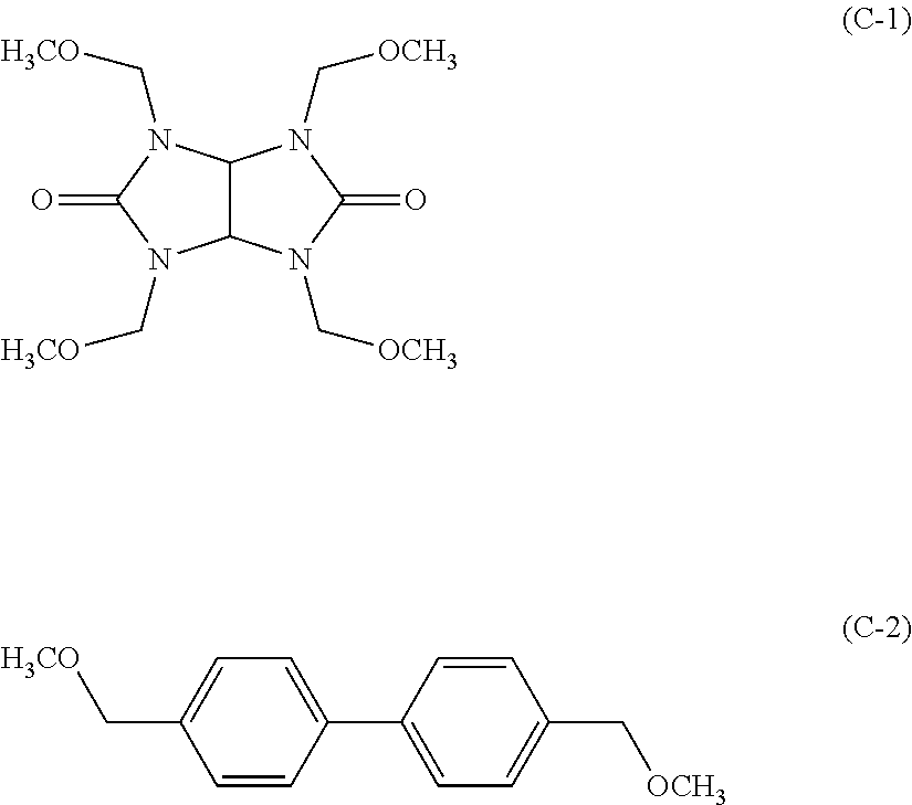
C12C(N(C[OCH3])C(=O)N1C[OCH3])N(C[H3CO])C(=O)N2C[H3CO].C1(C2=CC=C(C[OCH3])C=C2)=CC=C(C[H3CO])C=C1
